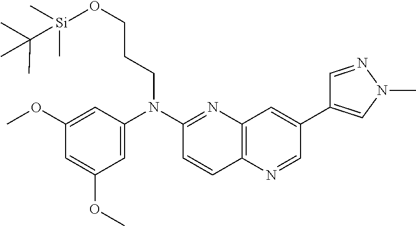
C1=C(N(C2=NC3=C(C=C2)N=CC(C2=CN(C)N=C2)=C3)CCCO[Si](C)(C)C(C)(C)C)C=C(OC)C=C1OC
